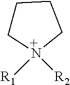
C1CN([R2])([R1])CC1
